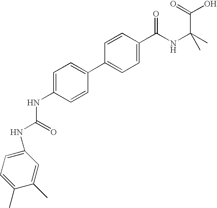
C1(C2=CC=C(NC(NC3=CC=C(C)C(C)=C3)=O)C=C2)=CC=C(C(NC(C)(C)C(=O)O)=O)C=C1
